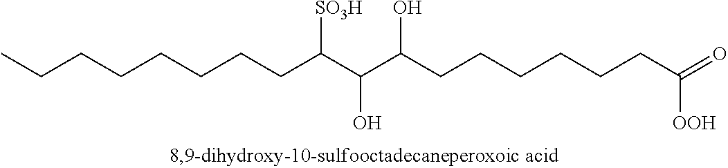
CCCCCCCCC(C(C(CCCCCCC(=O)[OOH])O)O)[SO3H]
